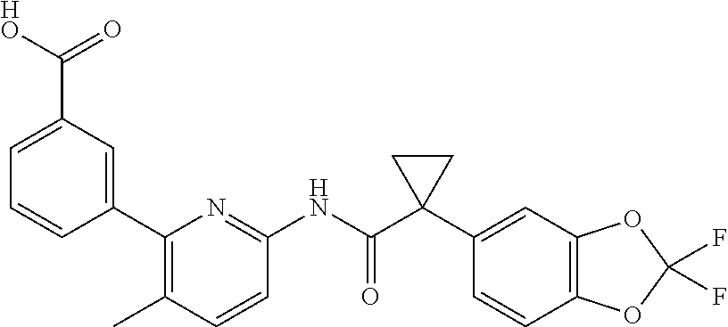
C1(C2=CC(C([HO])=O)=CC=C2)=C(C)C=CC(NC(C2(C3=CC4=C(C=C3)OC(F)(F)O4)CC2)=O)=N1
